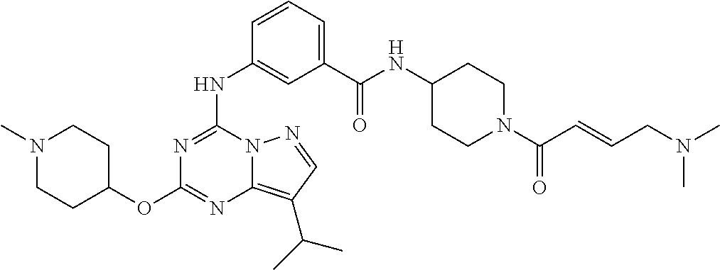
C1(NC2=NC(OC3CCN(C)CC3)=NC3=C(C(C)C)C=NN32)=CC(C(NC2CCN(C(C=CCN(C)C)=O)CC2)=O)=CC=C1
